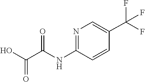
OC(C(NC1=NC=C(C(F)(F)F)C=C1)=O)=O
